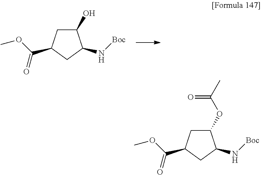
C1(O)CC(C(OC)=O)CC1N[Boc].C1(OC(C)=O)CC(C(OC)=O)CC1N[Boc]
